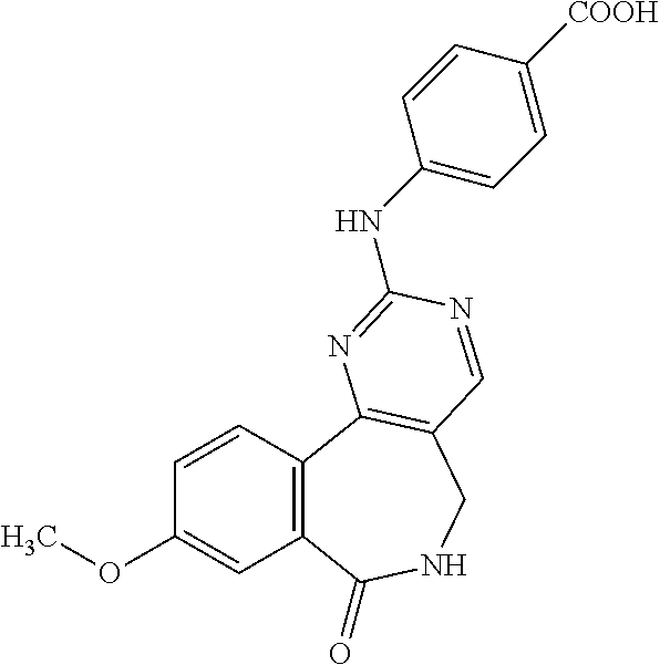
C1=CC2=C(C=C1OC)C(=O)NCC1=C2N=C(NC2=CC=C([COOH])C=C2)N=C1
